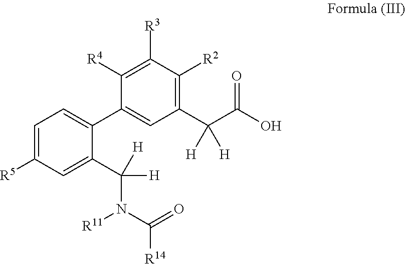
C1=C([R5])C=C(C([H])([H])N([R11])C(=O)[R14])C(C2=CC(C(C(O)=O)([H])[H])=C([R2])C([R3])=C2[R4])=C1
